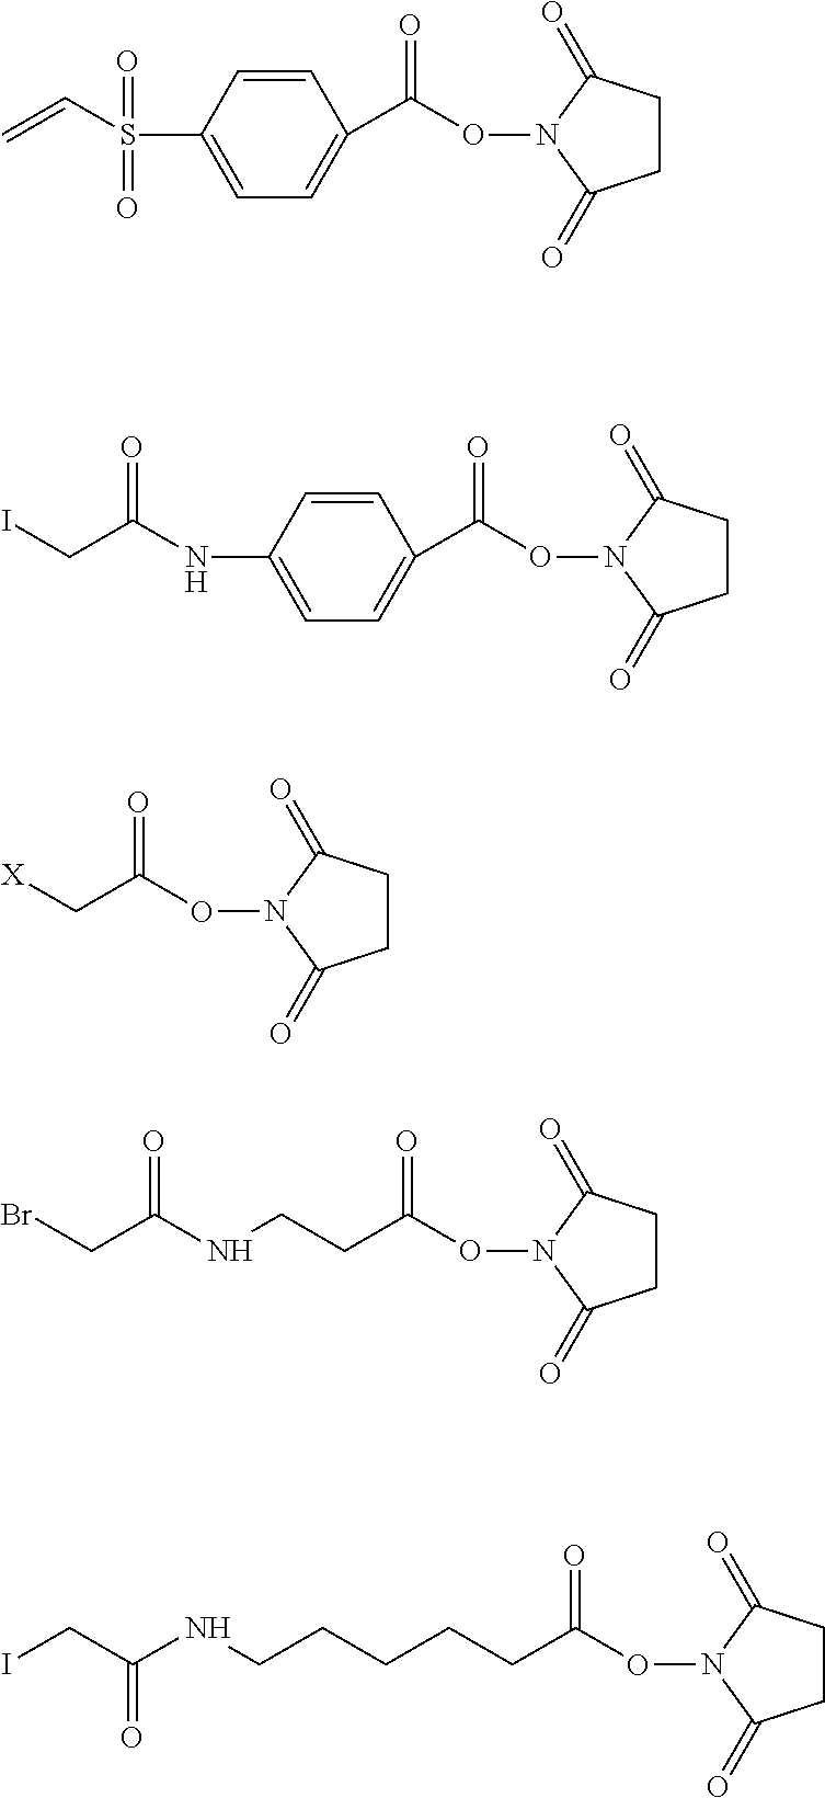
C1=CC(S(C=C)(=O)=O)=CC=C1C(ON1C(=O)CCC1=O)=O.C1=CC(NC(=O)CI)=CC=C1C(ON1C(=O)CCC1=O)=O.C(C(ON1C(=O)CCC1=O)=O)[X].C(C(ON1C(=O)CCC1=O)=O)CNC(CBr)=O.C(C(ON1C(=O)CCC1=O)=O)CCCCNC(CI)=O
